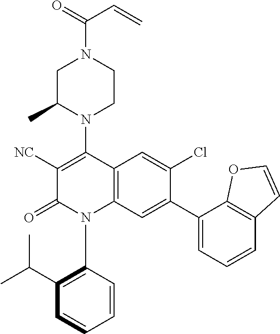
C1C(C)N(C2=C([NC])C(=O)N(C3=C(C(C)C)C=CC=C3)C3=C2C=C(Cl)C(C2=CC=CC4=C2OC=C4)=C3)CCN1C(=O)C=C
